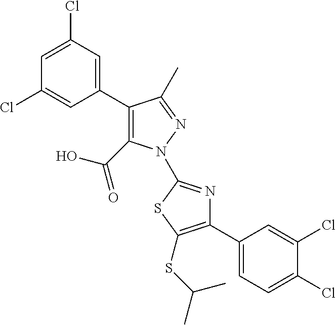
C1(C2=CC(Cl)=CC(Cl)=C2)=C(C(=O)O)N(C2=NC(C3=CC=C(Cl)C(Cl)=C3)=C(SC(C)C)S2)N=C1C
